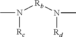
CN([Rb]N(C)[Rd])[Rc]
